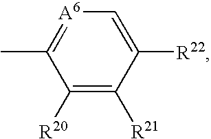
C1([R20])=C([R21])C([R22])=C[A6]=C1C
